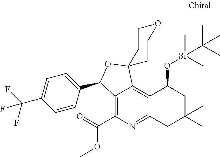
C12=C(C(OC)=O)N=C3C(=C1C1(OC2C2=CC=C(C(F)(F)F)C=C2)CCOCC1)C(O[Si](C)(C)C(C)(C)C)CC(C)(C)C3
